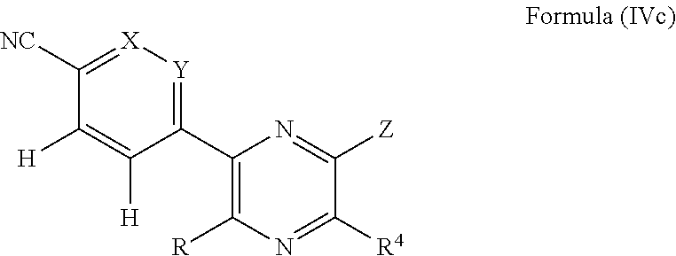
C1([R])=C(C2=[Y][X]=C([NC])C([H])=C2[H])N=C([Z])C([R4])=N1
